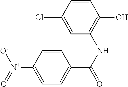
C1=CC([N+](=O)[O-])=CC=C1C(NC1=C(O)C=CC(Cl)=C1)=O
